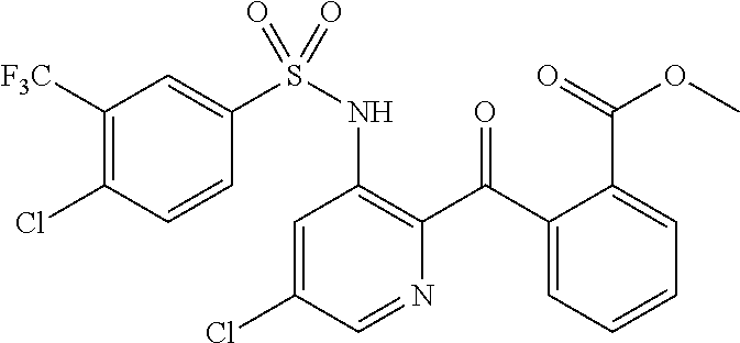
C1=C(Cl)C=NC(C(C2=CC=CC=C2C(=O)OC)=O)=C1NS(=O)(C1=CC([F3C])=C(Cl)C=C1)=O
